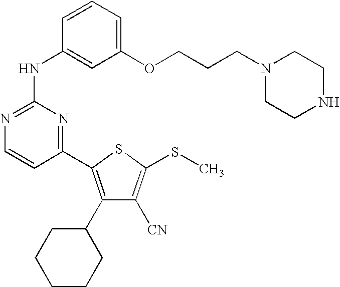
C1(NC2=CC(OCCCN3CCNCC3)=CC=C2)=NC=CC(C2=C(C3CCCCC3)C([CN])=C(SC)S2)=N1
